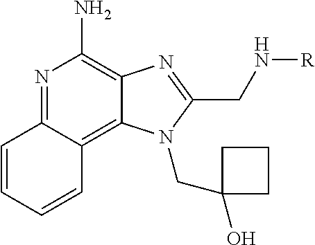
N1=C2C(=C3C(=C1N)N=C(CN[R])N3CC1(O)CCC1)C=CC=C2
